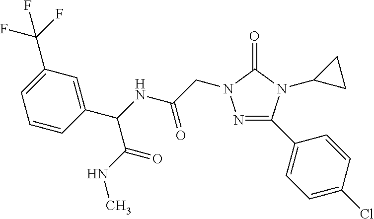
N1=C(C2=CC=C(Cl)C=C2)N(C2CC2)C(=O)N1CC(=O)NC(C1=CC(C(F)(F)F)=CC=C1)C(=O)NC
